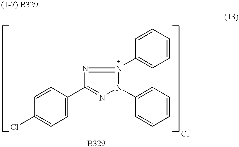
C1=CC(C2=NN(C3=CC=CC=C3)N(C3=CC=CC=C3)=N2)=CC=C1Cl
